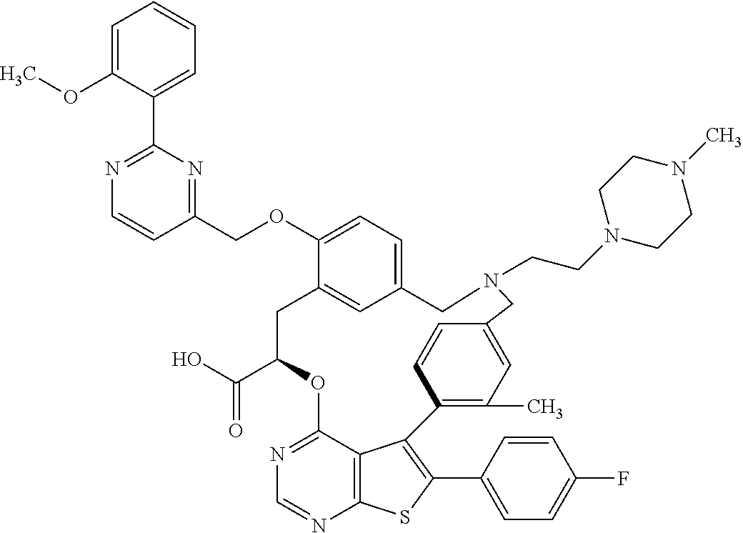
C1=C(OC)C(C2=NC=CC(COC3=CC=C4C=C3CC(C(O)=O)OC3=NC=NC5=C3C(=C(C3=CC=C(F)C=C3)S5)C3=C(C)C=C(C=C3)CN(CCN3CCN(C)CC3)C4)=N2)=CC=C1
